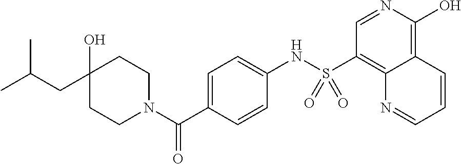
C1CN(C(C2=CC=C(NS(C3=C4C(=C(O)N=C3)C=CC=N4)(=O)=O)C=C2)=O)CCC1(O)CC(C)C
